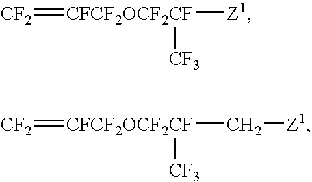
[CF2]=[CFCF2OCF2CF]([Z1])[CF3].[CF2]=[CFCF2OCF2CF]([CF3])C[Z1]
